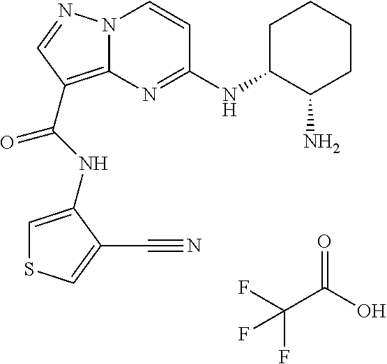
FC(C(O)=O)(F)F.N(C(=O)C1=C2N(N=C1)C=CC(NC1C(N)CCCC1)=N2)C1=CSC=C1C#N
